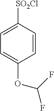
C1([SO2Cl])=CC=C(OC(F)F)C=C1
